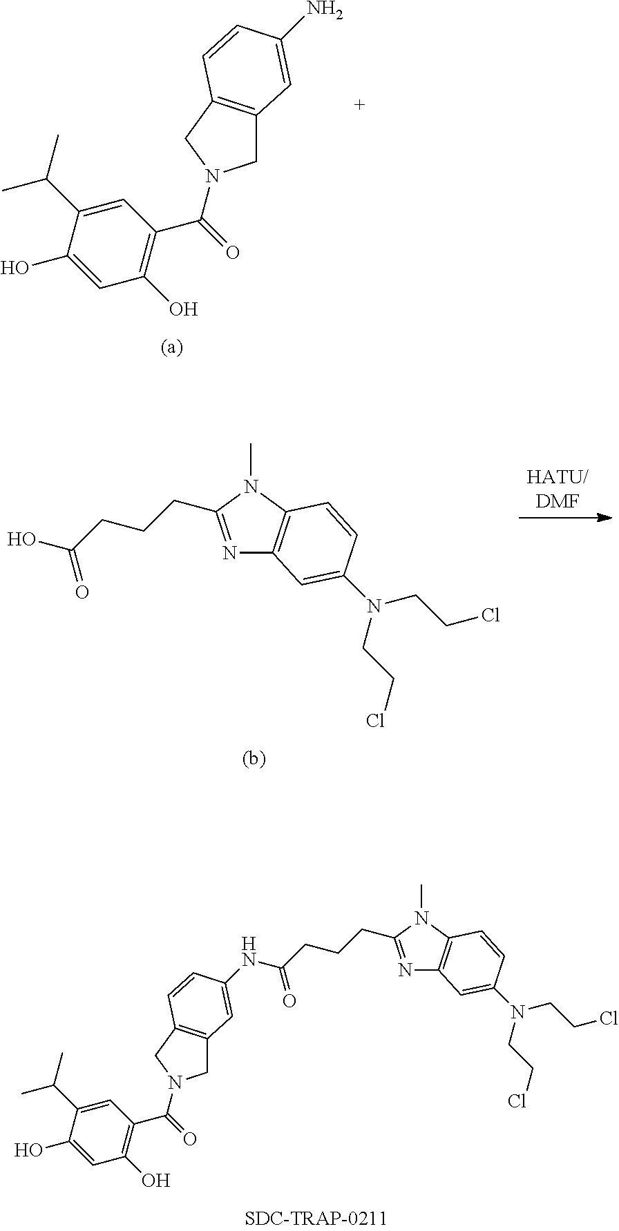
N1=C(CCCC(=O)NC2=CC3=C(CN(C(=O)C4=C(O)C=C(O)C(C(C)C)=C4)C3)C=C2)N(C)C2=C1C=C(N(CCCl)CCCl)C=C2.C1C2=C(CN1C(C1=C(O)C=C(O)C(C(C)C)=C1)=O)C=CC(N)=C2.N1=C(CCCC(=O)O)N(C)C2=C1C=C(N(CCCl)CCCl)C=C2
